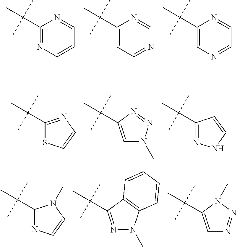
C1(C(C)(C)C)=NC=CC=N1.C1(C(C)(C)C)=CC=NC=N1.C1(C(C)(C)C)=CN=CC=N1.C1(C(C)(C)C)=NC=CS1.C(C)(C)(C)C1=CN(C)N=N1.C1(C(C)(C)C)=NNC=C1.C1(C(C)(C)C)=NC=CN1C.C(C)(C)(C)C1=NN(C)C2=C1C=CC=C2.C(C)(C)(C)C1=CN=NN1C
